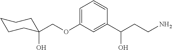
OC1(COC2=CC=CC(C(CCN)O)=C2)CCCCC1
